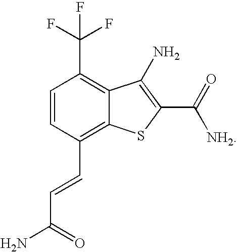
C1=CC(C=CC(N)=O)=C2C(=C1C(F)(F)F)C(N)=C(C(=O)[NH2])S2
